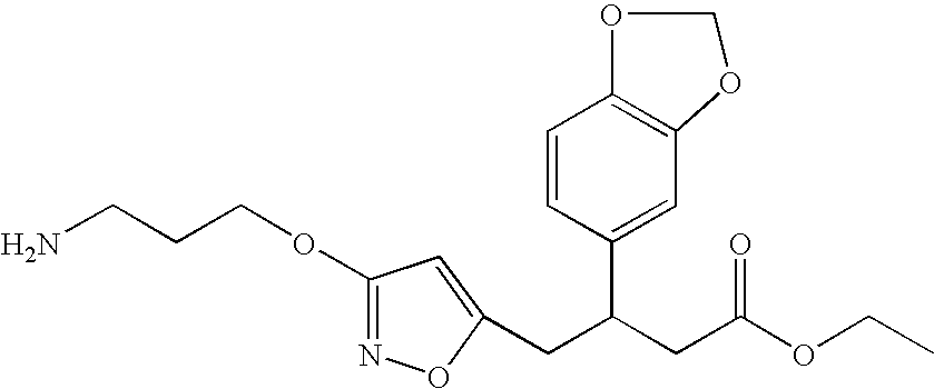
O(C1=NOC(CC(CC(OCC)=O)C2=CC3=C(C=C2)OCO3)=C1)CCCN
